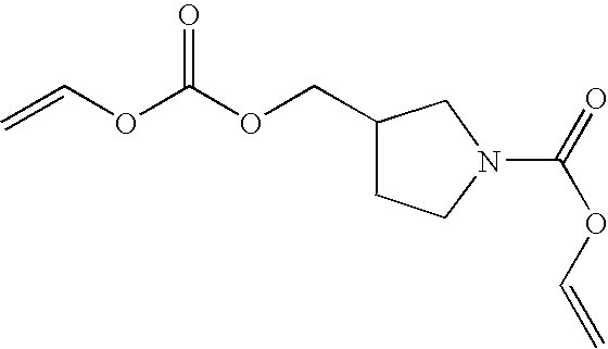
O(C(N1CC(COC(OC=C)=O)CC1)=O)C=C
